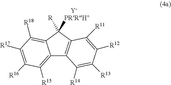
C12=C([R15])C([R16])=C([R17])C([R18])=C1C([R])([PRRH+])C1=C2C([R14])=C([R13])C([R12])=C1[R11].[Y]
